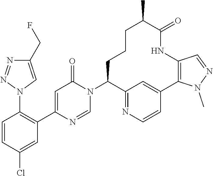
C1(CF)=CN(C2=C(C3=CC(=O)N(C4CCCC(C)C(=O)NC5=C(C6=CC4=NC=C6)N(C)N=C5)C=N3)C=C(Cl)C=C2)N=N1
